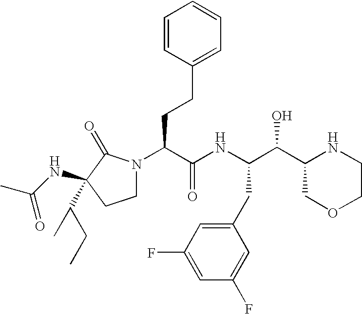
C(C(C1COCCN1)O)(NC(C(N1CCC(NC(C)=O)(C(C)CC)C1=O)CCC1=CC=CC=C1)=O)CC1=CC(F)=CC(F)=C1
